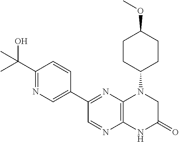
C1(C(O)(C)C)=NC=C(C2=NC3=C(N=C2)NC(=O)CN3C2CCC(OC)CC2)C=C1
